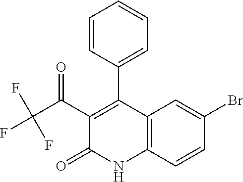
C1(C(C(F)(F)F)=O)=C(C2=CC=CC=C2)C2=C(NC1=O)C=CC(Br)=C2
